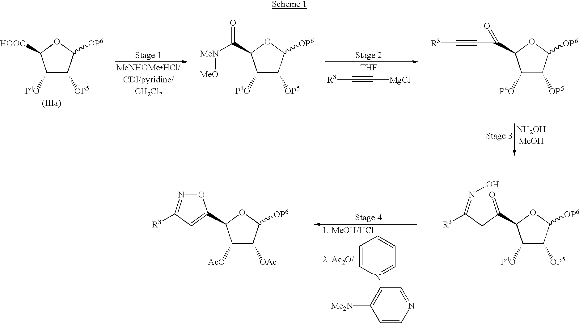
C1([P4O])C([OP5])C([OP6])OC1[HOOC].C1([P4O])C([OP5])C([OP6])OC1C(=O)[MeN][MeO].[THF].[R3]C#C[MgCl].C1([P4O])C([OP5])C([OP6])OC1C(=O)C#C[R3].C1([AcO])C([OAc])C([OP6])OC1C1=CC([R3])=NO1.C1([P4O])C([OP5])C([OP6])OC1C(=O)CC(=NO)[R3].C1=CN=CC=C1.C1=CN=CC=C1[Me2N]
